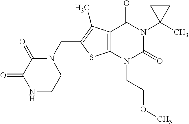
C12=C(N(CCOC)C(=O)N(C3(C)CC3)C1=O)SC(CN1C(=O)C(=O)NCC1)=C2C
